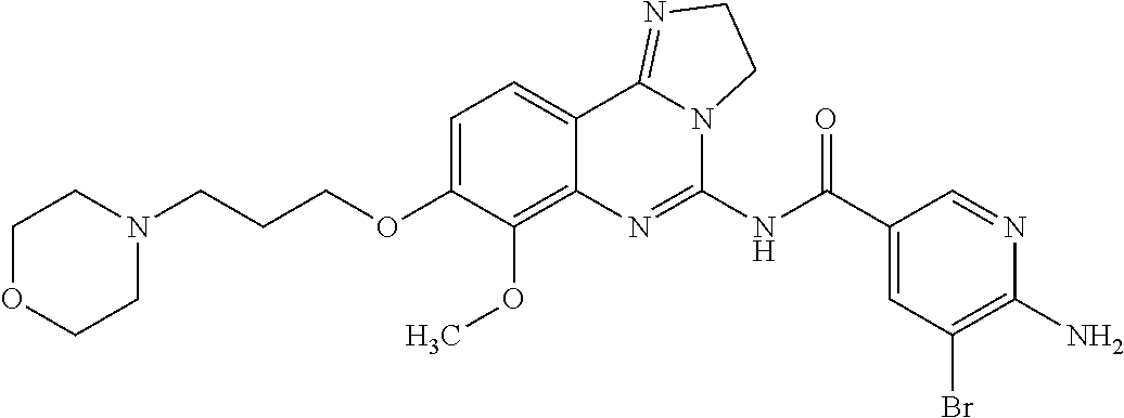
C1OCCN(CCCOC2=CC=C3C(=C2OC)N=C(NC(C2=CC(Br)=C(N)N=C2)=O)N2C3=NCC2)C1
